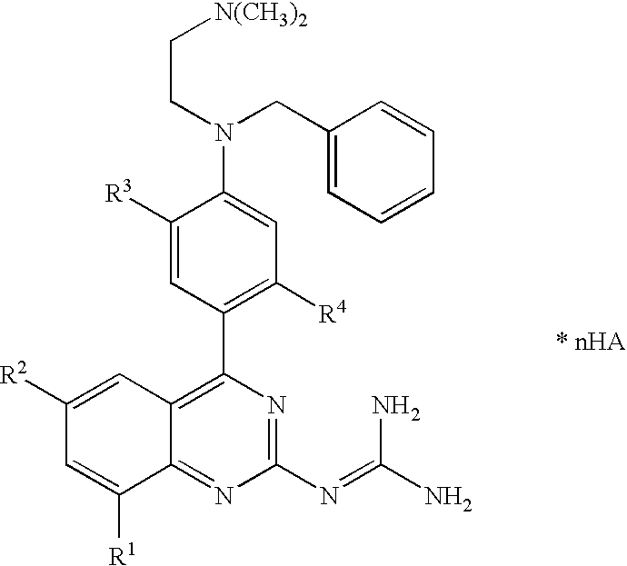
C1([R3])=CC(C2=C3C(=NC(N=C(N)N)=N2)C([R1])=CC([R2])=C3)=C([R4])C=C1N(CC[N(CH3)2])CC1=CC=CC=C1
